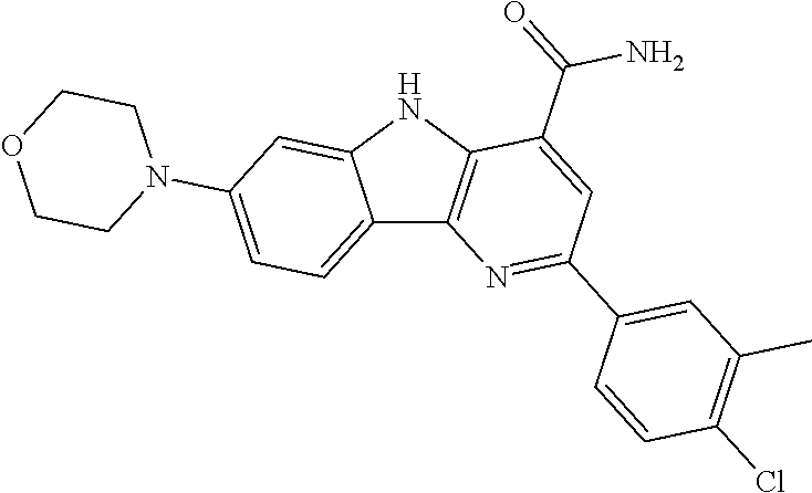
C12=CC=C(N3CCOCC3)C=C1NC1=C2N=C(C2=CC(C)=C(Cl)C=C2)C=C1C(=O)N
